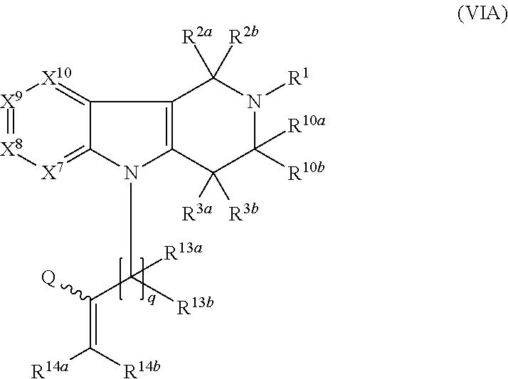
N1(C([R13b])(C([Q])=C([R14a])[R14b])[R13a])C2=[X7][X8]=[X9][X10]=C2C2=C1C([R3a])([R3b])C([R10b])([R10a])N([R1])C2([R2a])[R2b]
